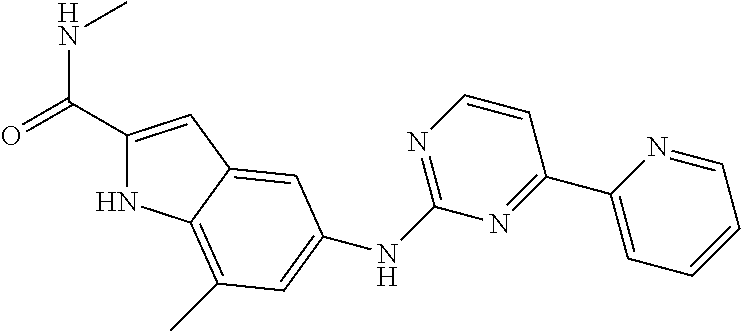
C1(C(=O)NC)=CC2=CC(NC3=NC=CC(C4=CC=CC=N4)=N3)=CC(C)=C2N1
